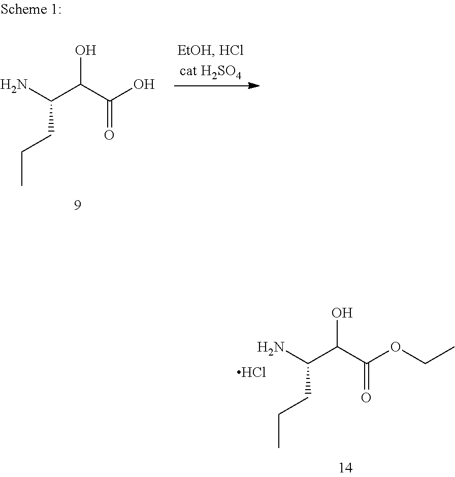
NC(C(C(OCC)=O)O)CCC.Cl.NC(C(C(O)=O)O)CCC
